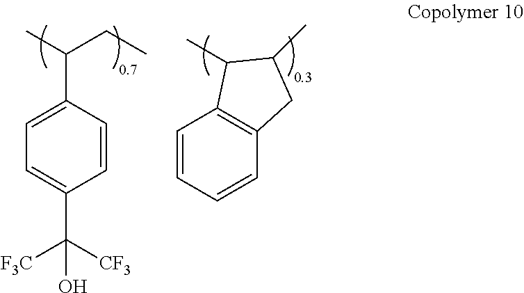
C1=C(C(C)CC)C=CC(C([CF3])([F3C])O)=C1.C1=CC=CC2=C1C(C)C(C)C2
